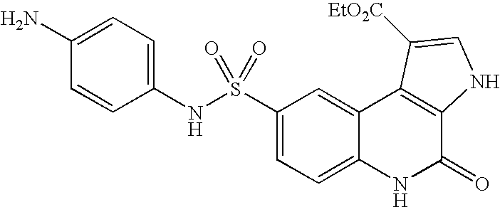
C1(NS(C2=CC=C3C(=C2)C2=C(C(=O)N3)NC=C2[EtO2C])(=O)=O)=CC=C(N)C=C1
